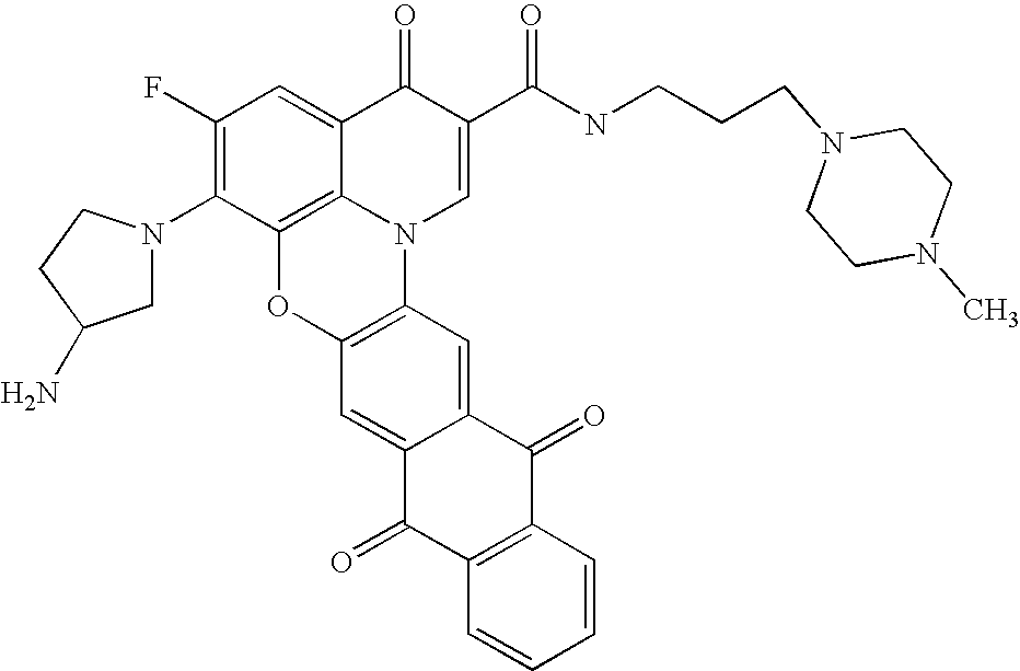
C1(F)=C(N2CC(N)CC2)C2=C3C(=C1)C(=O)C(C(NCCCN1CCN(C)CC1)=O)=CN3C1=C(O2)C=C2C(=C1)C(=O)C1=C(C2=O)C=CC=C1
